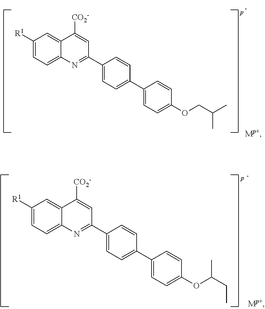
C1([R1])=CC=C2C(=C1)C([CO2-])=CC(C1=CC=C(C3=CC=C(OCC(C)C)C=C3)C=C1)=N2.C1([R1])=CC=C2C(=C1)C([CO2-])=CC(C1=CC=C(C3=CC=C(OC(CC)C)C=C3)C=C1)=N2
